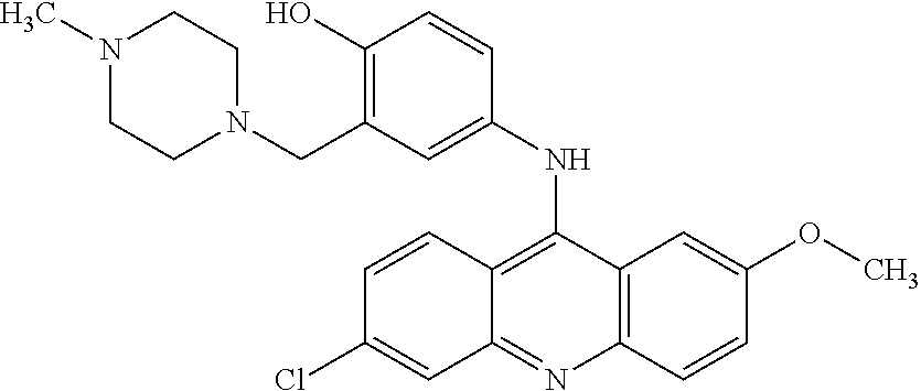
C12=C(C=CC(OC)=C1)N=C1C(=C2NC2=CC(CN3CCN(C)CC3)=C(O)C=C2)C=CC(Cl)=C1
